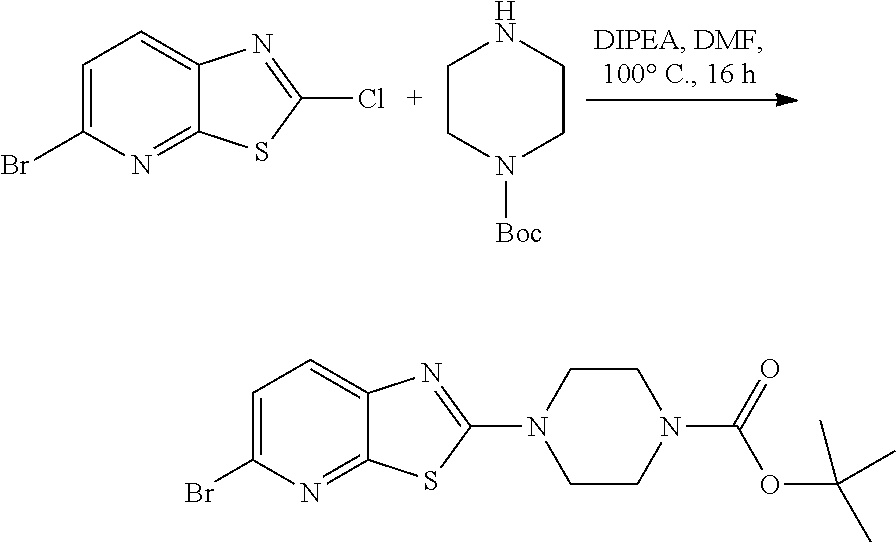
C1=C(Br)N=C2C(=C1)N=C(Cl)S2.C1CN([Boc])CCN1.BrC1=CC=C2C(=N1)SC(N1CCN(C(=O)OC(C)(C)C)CC1)=N2
